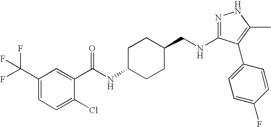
N1=C(NCC2CCC(NC(=O)C3=CC(C(F)(F)F)=CC=C3Cl)CC2)C(C2=CC=C(F)C=C2)=C(C)N1
